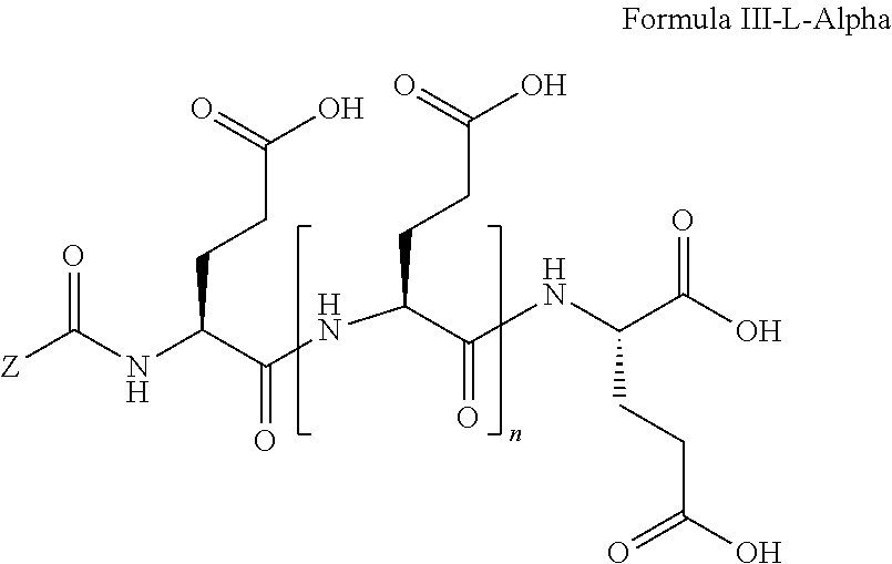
N(C(=O)[Z])C(C(NC(CCC(O)=O)C(=O)NC(CCC(=O)O)C(=O)O)=O)CCC(O)=O
